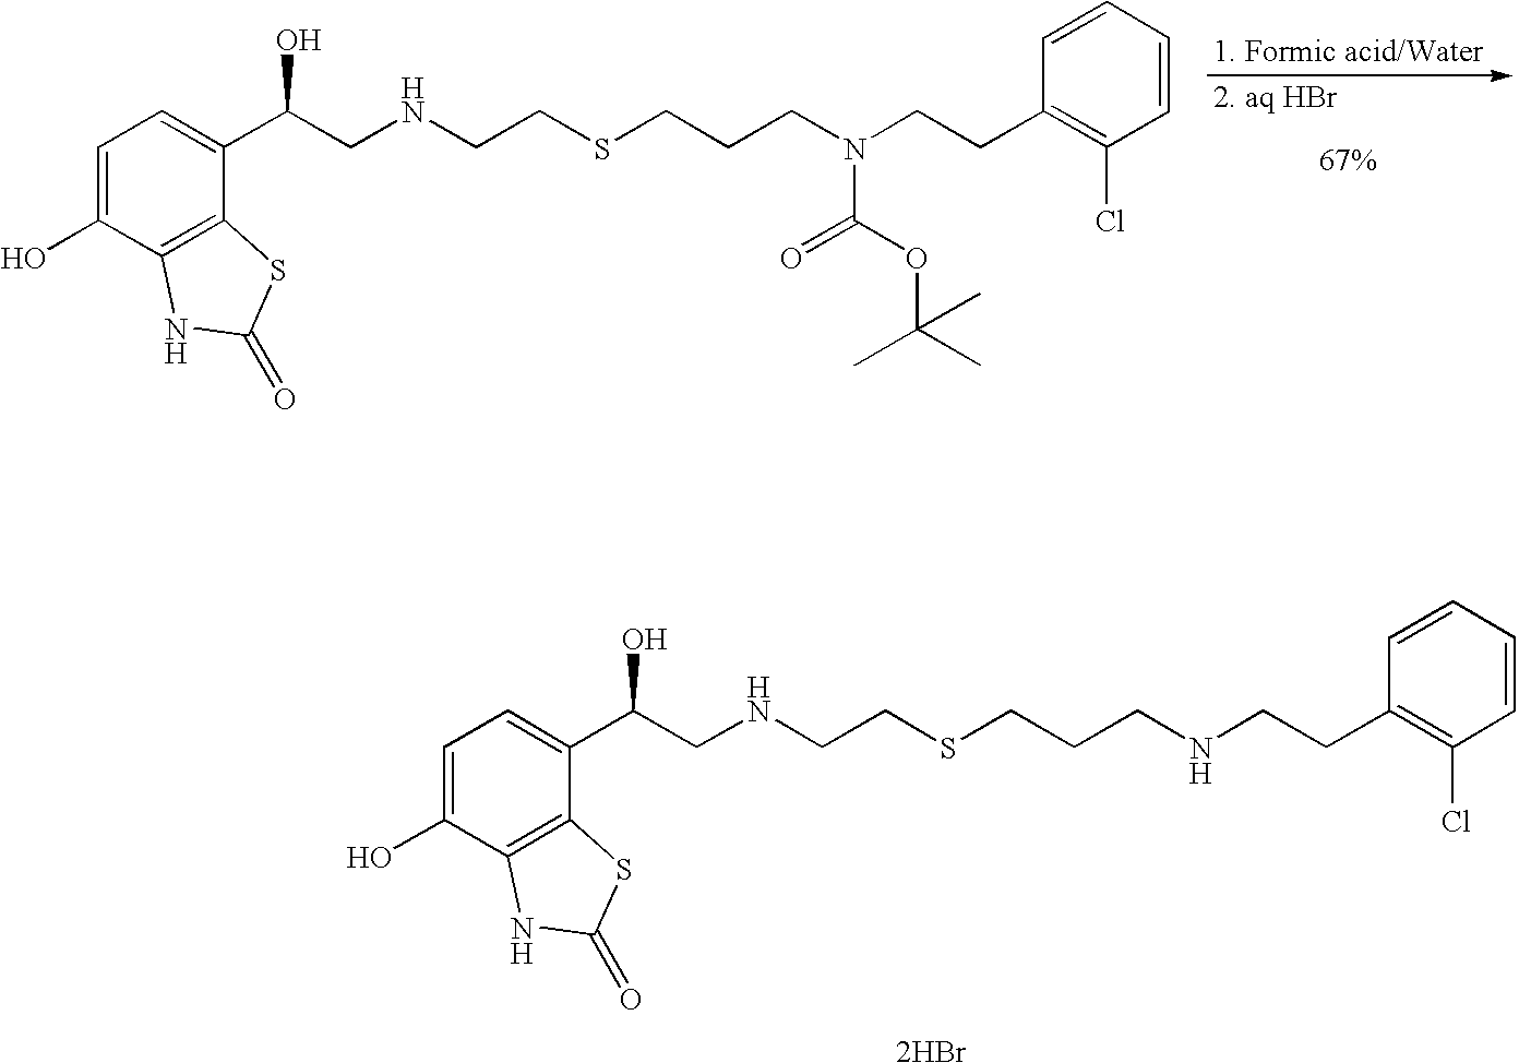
C1=CC=CC(CCN(CCCSCCNCC(O)C2=CC=C(O)C3=C2SC(=O)N3)C(OC(C)(C)C)=O)=C1Cl.C1=CC=CC(CCNCCCSCCNCC(O)C2=CC=C(O)C3=C2SC(=O)N3)=C1Cl.[2HBr]
